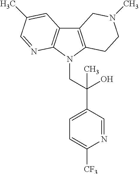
C12=C(N(CC(C3=CC=C([CF3])N=C3)(O)C)C3=C1C=C(C)C=N3)CCN(C)C2
